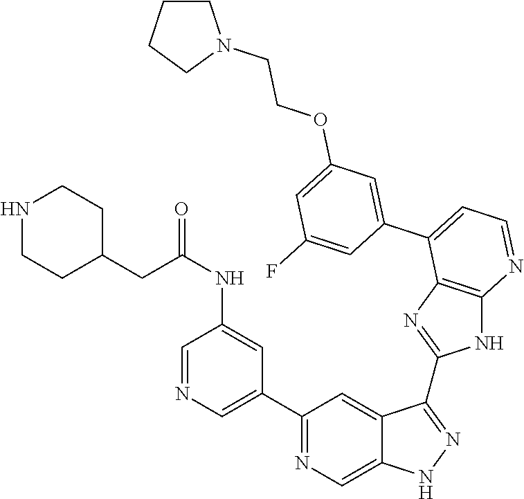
C1(C2=NC=C3C(=C2)C(C2=NC4=C(N2)N=CC=C4C2=CC(OCCN4CCCC4)=CC(F)=C2)=NN3)=CN=CC(NC(=O)CC2CCNCC2)=C1
